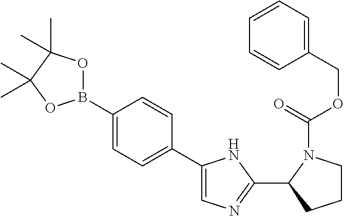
C1(C2N(C(OCC3=CC=CC=C3)=O)CCC2)=NC=C(C2=CC=C(B3OC(C)(C)C(C)(C)O3)C=C2)N1
